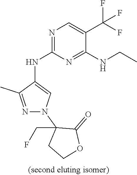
N1=C(NC2=CN(C3(CF)C(=O)OCC3)N=C2C)N=C(NCC)C(C(F)(F)F)=C1
